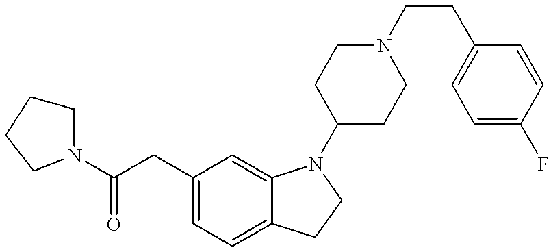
C(=O)(CC1=CC=C2C(=C1)N(C1CCN(CCC3=CC=C(F)C=C3)CC1)CC2)N1CCCC1
